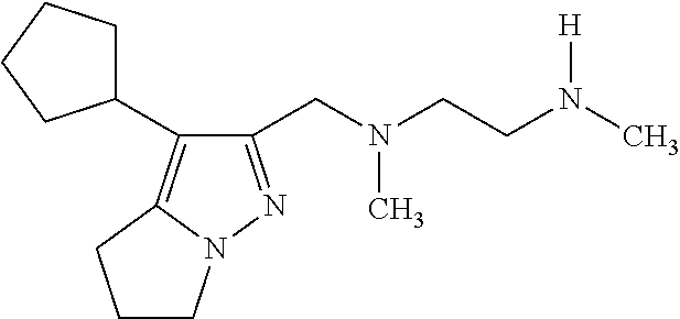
C1(CN(CCN(C)[H])C)=NN2C(=C1C1CCCC1)CCC2
